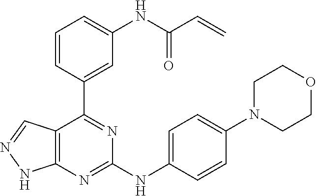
C12=C(N=C(NC3=CC=C(N4CCOCC4)C=C3)N=C1C1=CC(NC(C=C)=O)=CC=C1)NN=C2
